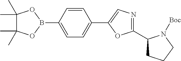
C1=C(C2=CN=C(C3CCCN3[Boc])O2)C=CC(B2OC(C)(C)C(C)(C)O2)=C1
